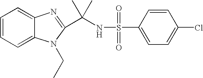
C1=CC=C2C(=C1)N=C(C(NS(=O)(=O)C1=CC=C(Cl)C=C1)(C)C)N2CC
